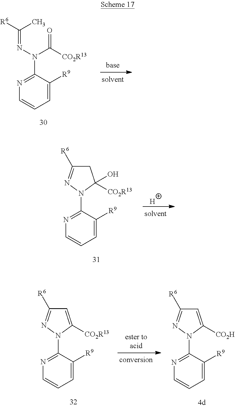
C1(N(N=C(C)[R6])C([CO2R13])=O)=NC=CC=C1[R9].C1(N2N=C([R6])CC2(O)[CO2R13])=NC=CC=C1[R9].[H].C1(N2N=C([R6])C=C2[CO2R13])=NC=CC=C1[R9].C1(N2N=C([R6])C=C2[CO2H])=NC=CC=C1[R9]
